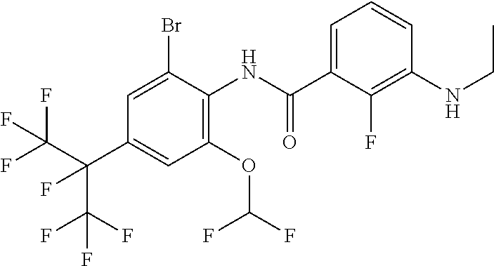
C1(OC(F)F)=C(NC(C2=CC=CC(NCC)=C2F)=O)C(Br)=CC(C(C(F)(F)F)(C(F)(F)F)F)=C1
